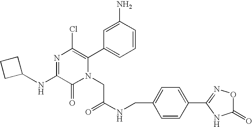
N(C1=NC(Cl)=C(C2=CC=CC(N)=C2)N(CC(NCC2=CC=C(C3=NOC(=O)N3)C=C2)=O)C1=O)C1CCC1
